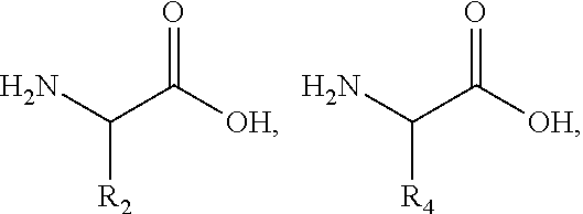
C(C([OH])=O)(N)[R2].C(C([OH])=O)(N)[R4]
